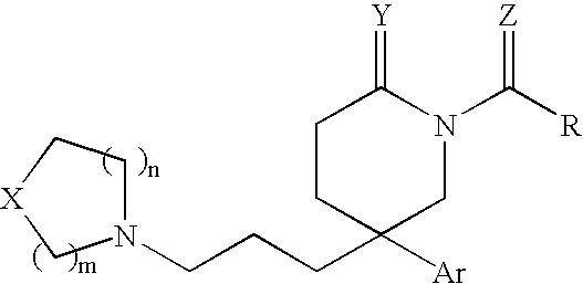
N1(CCCC2([Ar])CN(C(=[Z])[R])C(=[Y])CC2)CC[X]C1
